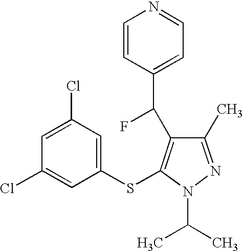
C1(Cl)=CC(Cl)=CC(SC2=C(C(F)C3=CC=NC=C3)C(C)=NN2C(C)C)=C1
